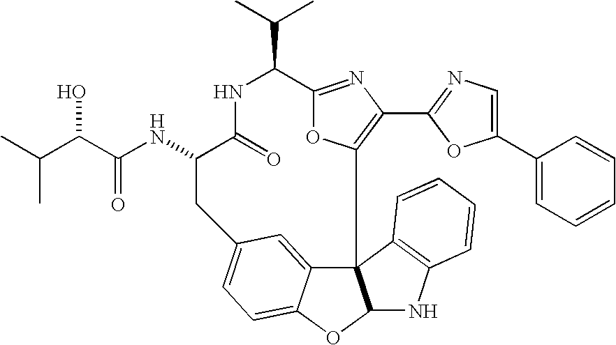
N(C1C(=O)NC(C(C)C)C2=NC(C3=NC=C(C4=CC=CC=C4)O3)=C(O2)C23C4=CC(=CC=C4OC2NC2=C3C=CC=C2)C1)C(=O)C(O)C(C)C
